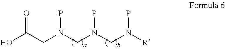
OC(CN(CN(CN([R])P)P)P)=O
